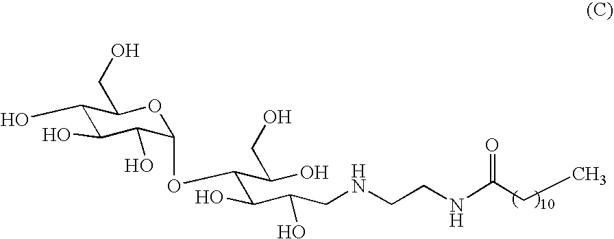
C1(O)C(O)C(O)C(OC(C(C(CNCCNC(CC)=O)O)O)C(O)CO)OC1CO
